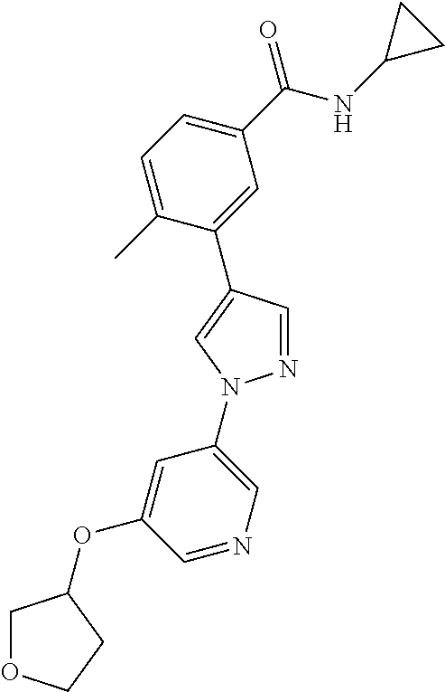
C1(C(NC2CC2)=O)=CC=C(C)C(C2=CN(C3=CN=CC(OC4COCC4)=C3)N=C2)=C1
